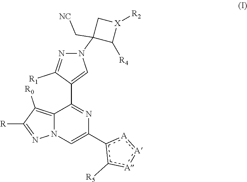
N1(C2(C[NC])C([R4])[X]([R2])C2)N=C([R1])C(C2=NC(c3c([R5])[A]:[A]:[A]3)=CN3C2=C([R0])C([R])=N3)=C1
